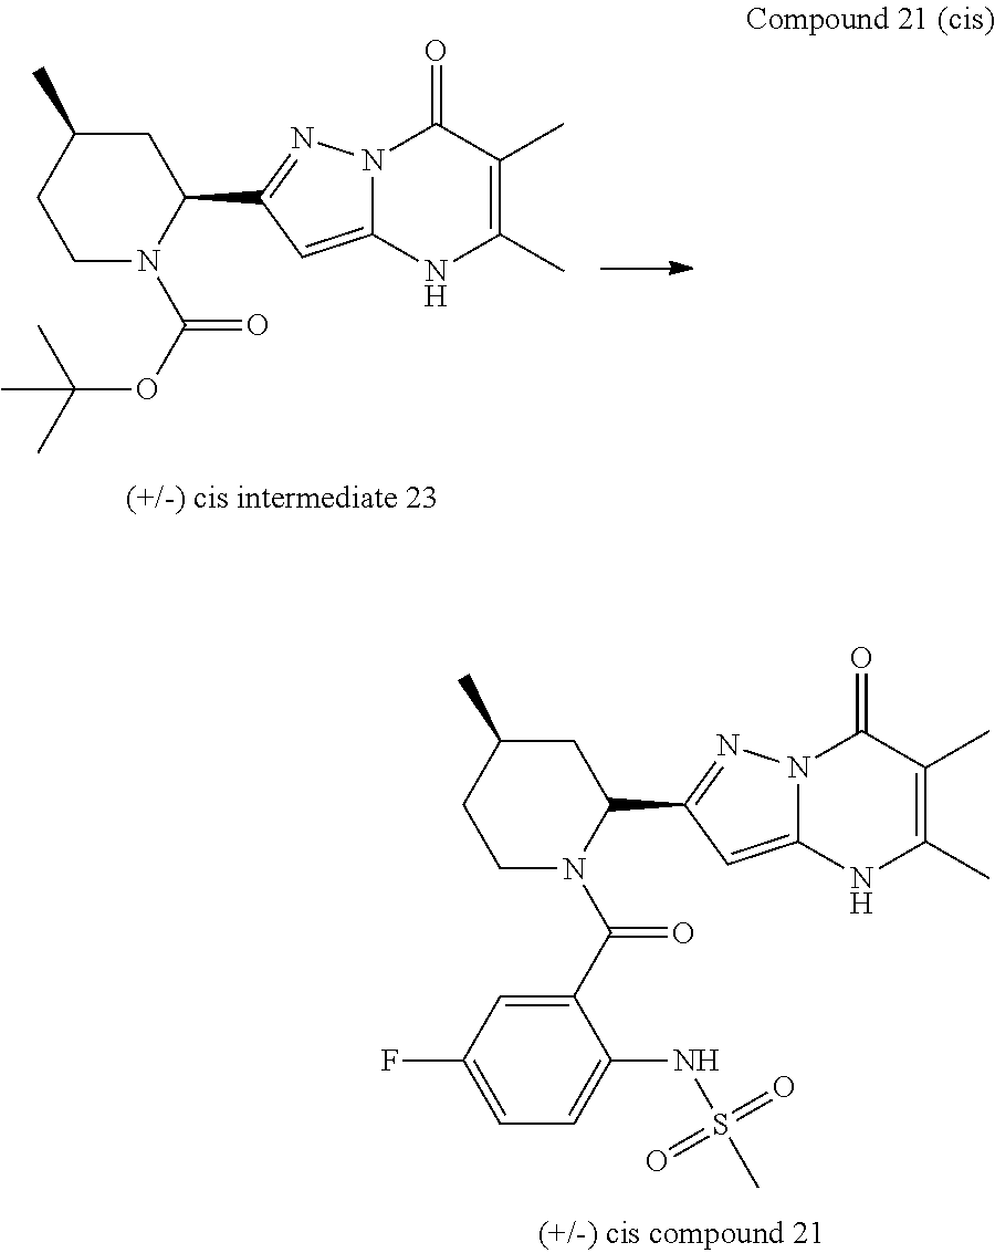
N12C(=CC(C3CC(C)CCN3C(C3=CC(F)=CC=C3NS(C)(=O)=O)=O)=N1)NC(C)=C(C)C2=O.N12C(=CC(C3CC(C)CCN3C(OC(C)(C)C)=O)=N1)NC(C)=C(C)C2=O
